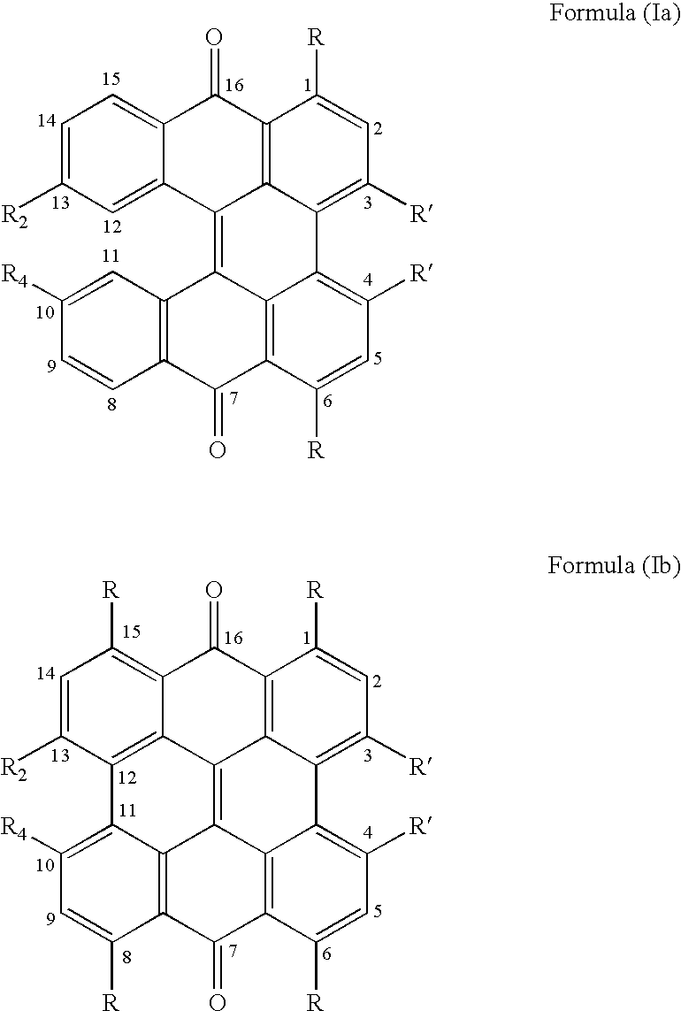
C1=C([R2])C=C2C(=C1)C(=O)C1=C3C2=C2C4=C(C([R])=CC([R])=C4C3=C([R])C=C1[R])C(=O)C1=C2C=C([R4])C=C1.C1=C([R2])C2=C3C(=C1[R])C(=O)C1=C4C3=C3C5=C(C([R])=CC([R])=C5C4=C([R])C=C1[R])C(=O)C1=C3C2=C([R4])C=C1[R]
